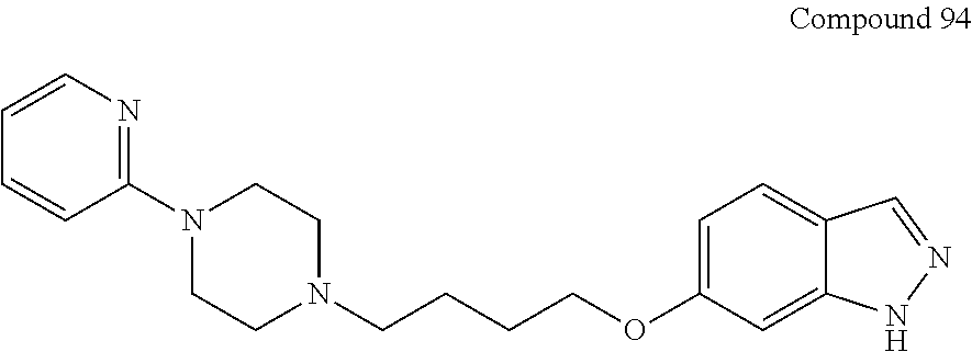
N1(C2=NC=CC=C2)CCN(CCCCOC2=CC=C3C(=C2)NN=C3)CC1
